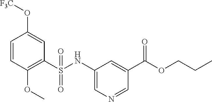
C1=CC(OC)=C(S(NC2=CN=CC(C(OCCC)=O)=C2)(=O)=O)C=C1O[F3C]
